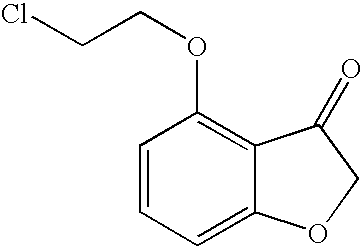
C1=CC=C2C(=C1OCCCl)C(=O)CO2
